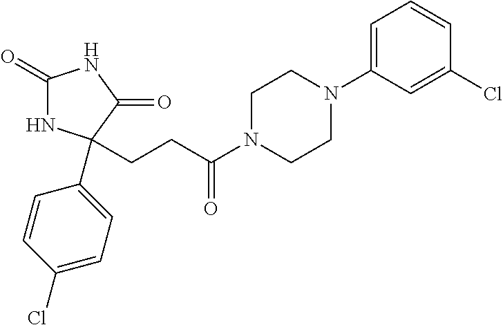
C1(=O)NC(C2=CC=C(Cl)C=C2)(CCC(N2CCN(C3=CC=CC(Cl)=C3)CC2)=O)C(=O)N1
